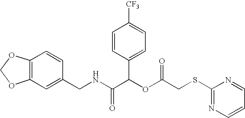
N(C(C(OC(=O)CSC1=NC=CC=N1)C1=CC=C([CF3])C=C1)=O)CC1=CC2=C(C=C1)OCO2
